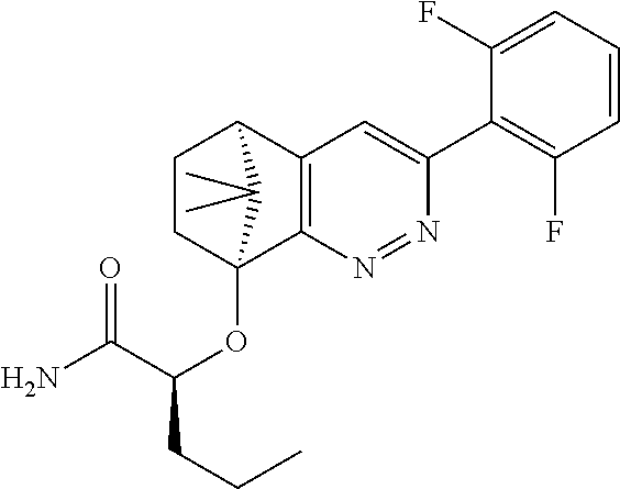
C1CC2(OC(C(N)=O)CCC)C3=C(C1C2(C)C)C=C(C1=C(F)C=CC=C1F)N=N3
